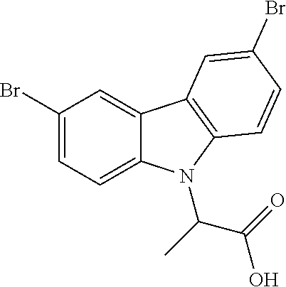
C1(Br)=CC=C2C(=C1)C1=C(N2C(C)C(=O)O)C=CC(Br)=C1
